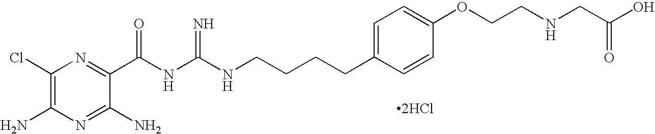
C1(Cl)=C(N)N=C(N)C(C(NC(NCCCCC2=CC=C(OCCNCC(O)=O)C=C2)=N)=O)=N1.[2HCl]
